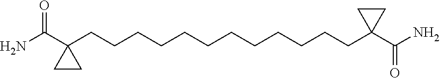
C(C1(CCCCCCCCCCCCC2(C(N)=O)CC2)CC1)(N)=O
